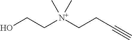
C([N+](CCC#C)(C)C)CO
